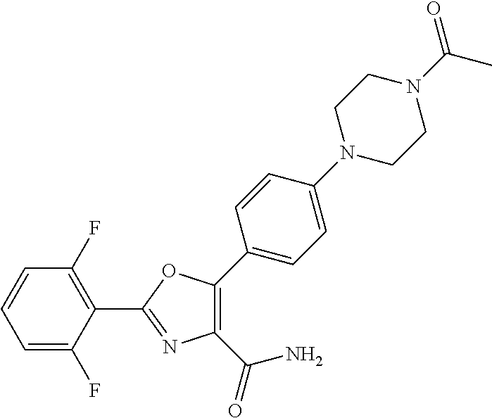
C1(C2=NC(C(=O)N)=C(C3=CC=C(N4CCN(C(=O)C)CC4)C=C3)O2)=C(F)C=CC=C1F
